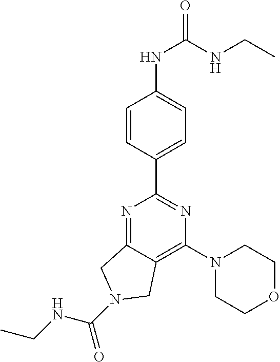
N1=C2C(=C(N3CCOCC3)N=C1C1=CC=C(NC(=O)NCC)C=C1)CN(C(NCC)=O)C2
